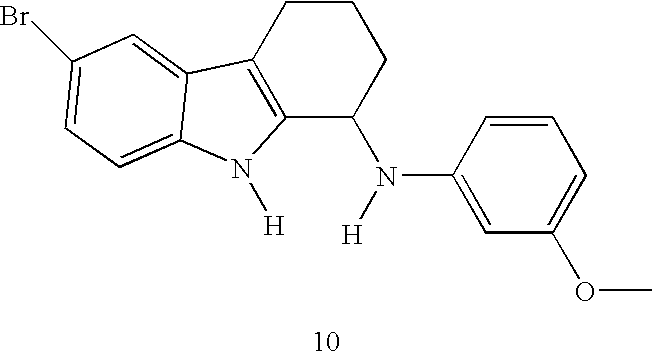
C12=C(CCCC1N([H])C1=CC(OC)=CC=C1)C1=CC(Br)=CC=C1N2[H]
